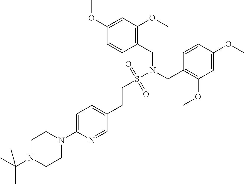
C1(CN(S(CCC2=CC=C(N3CCN(C(C)(C)C)CC3)N=C2)(=O)=O)CC2=C(OC)C=C(OC)C=C2)=C(OC)C=C(OC)C=C1
